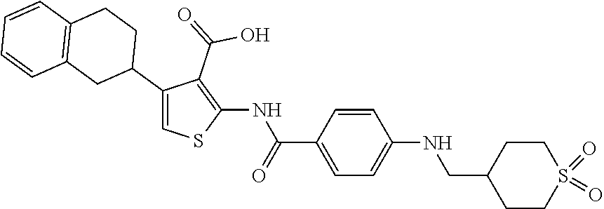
C1=CC(C(=O)NC2=C(C(=O)O)C(C3CCC4=C(C3)C=CC=C4)=CS2)=CC=C1NCC1CCS(=O)(=O)CC1
